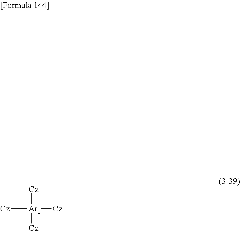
[Cz][Ar1]([Cz])([Cz])[Cz]
